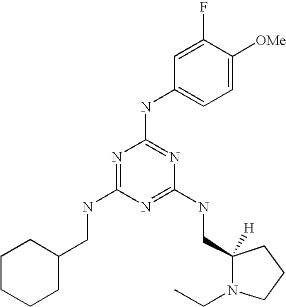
C(NC1=NC(NC2=CC=C([OMe])C(F)=C2)=NC(NCC2([H])N(CC)CCC2)=N1)C1CCCCC1
